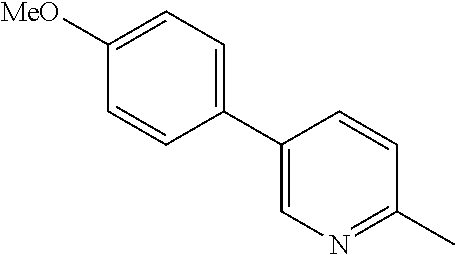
C1=C(C2=CC=C([MeO])C=C2)C=CC(C)=N1
